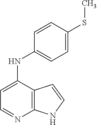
C12=C(C(NC3=CC=C(SC)C=C3)=CC=N1)C=CN2
